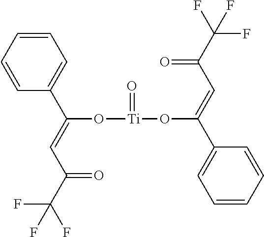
C1=CC=CC(C(=CC(C(F)(F)F)=O)O[Ti](=O)OC(=CC(=O)C(F)(F)F)C2=CC=CC=C2)=C1
